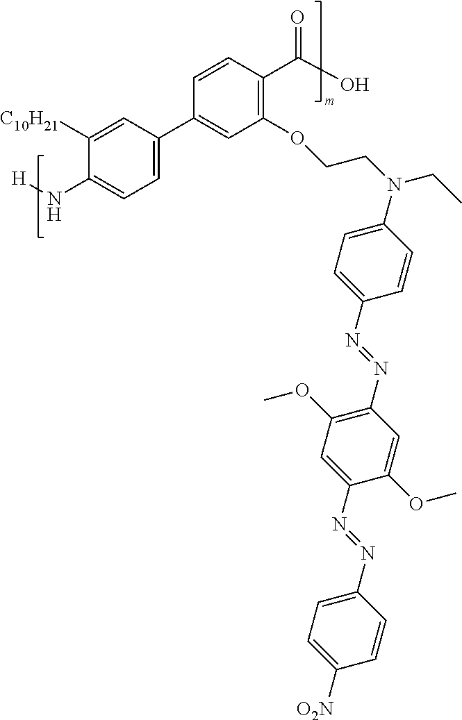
[H]NC1=CC=C(C2=CC(OCCN(CC)C3=CC=C(N=NC4=C(OC)C=C(N=NC5=CC=C([O2N])C=C5)C(OC)=C4)C=C3)=C(C(O)=O)C=C2)C=C1[C10H21]
